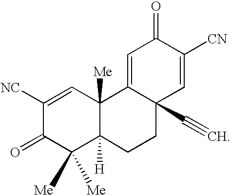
C1([NC])=CC2([Me])C([H])(C([Me])([Me])C1=O)CCC1(C#C)C2=CC(=O)C([CN])=C1
